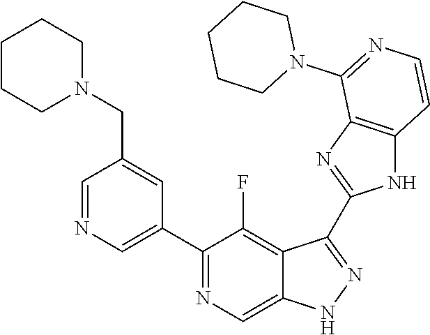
C1=NC=C(C2=NC=C3C(=C2F)C(C2=NC4=C(N2)C=CN=C4N2CCCCC2)=NN3)C=C1CN1CCCCC1
